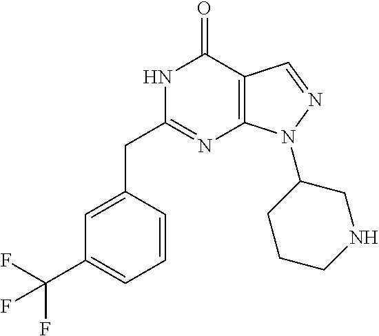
N1C(CC2=CC(C(F)(F)F)=CC=C2)=NC2=C(C1=O)C=NN2C1CCCNC1
